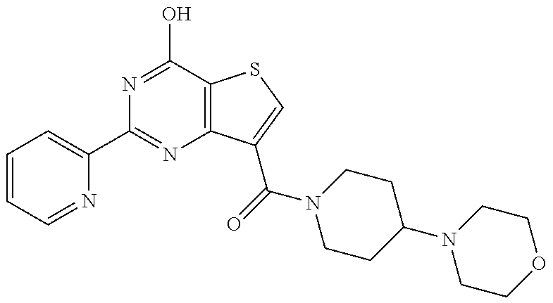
C1(C2=NC3=C(C(O)=N2)SC=C3C(=O)N2CCC(N3CCOCC3)CC2)=CC=CC=N1
